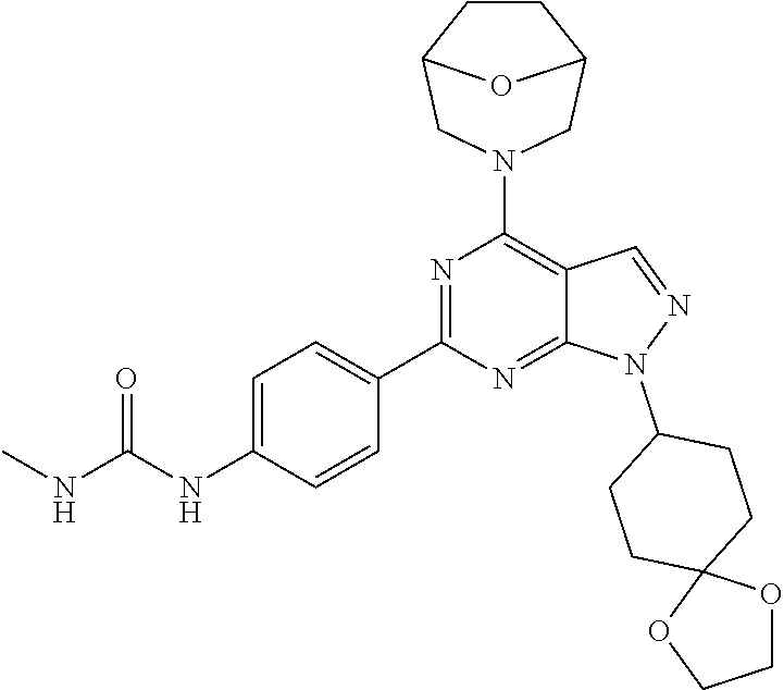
CNC(NC1=CC=C(C2=NC(N3CC4CCC(C3)O4)=C3C(=N2)N(C2CCC4(OCCO4)CC2)N=C3)C=C1)=O
